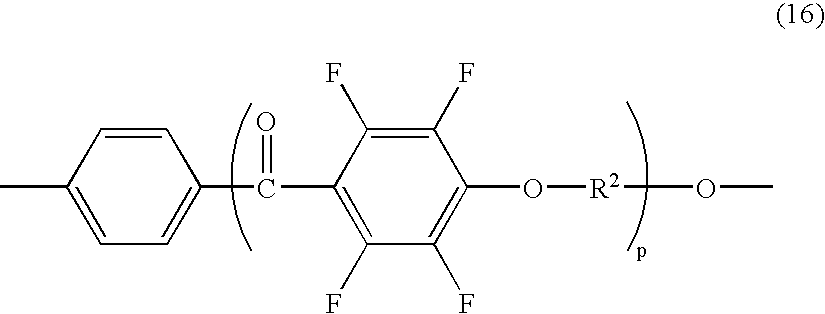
C1(F)=C(C(=O)C2=CC=C(C)C=C2)C(F)=C(F)C(O[R2]OC)=C1F
